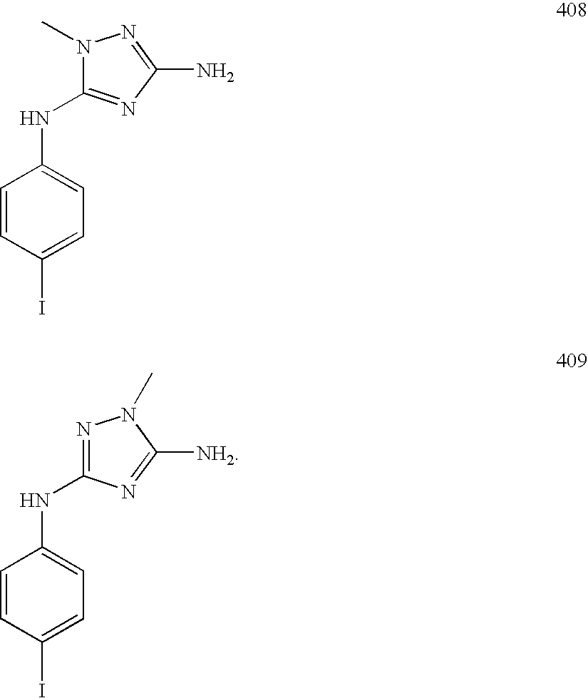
C1=CC(I)=CC=C1NC1=NC(N)=NN1C.C1=CC(I)=CC=C1NC1=NN(C)C([NH2])=N1
